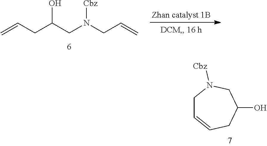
C(C(CN(CC=C)[Cbz])O)C=C.C1C=CCC(O)CN1[Cbz]
